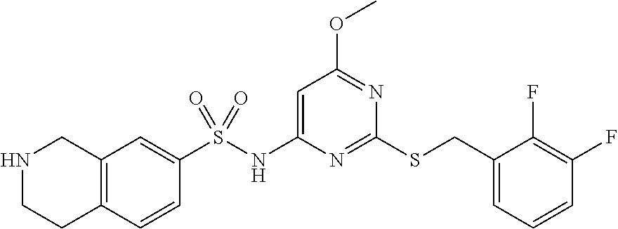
N1=C(SCC2=CC=CC(F)=C2F)N=C(OC)C=C1NS(=O)(=O)C1=CC2=C(C=C1)CCNC2
